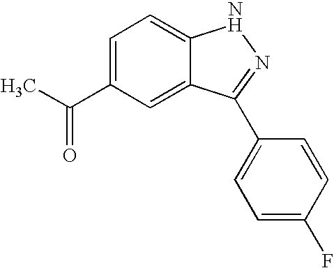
C1(C(C)=O)=CC=C2C(=C1)C(C1=CC=C(F)C=C1)=NN2
